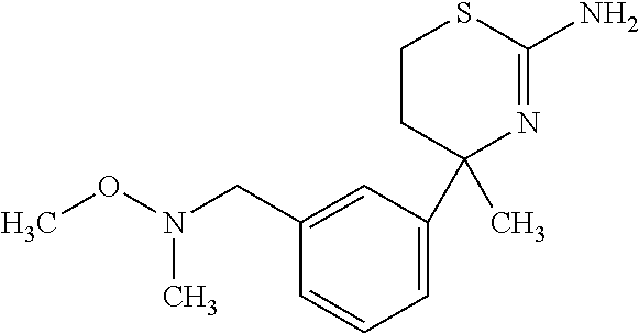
C1CC(C)(C2=CC=CC(CN(OC)C)=C2)N=C(N)S1
